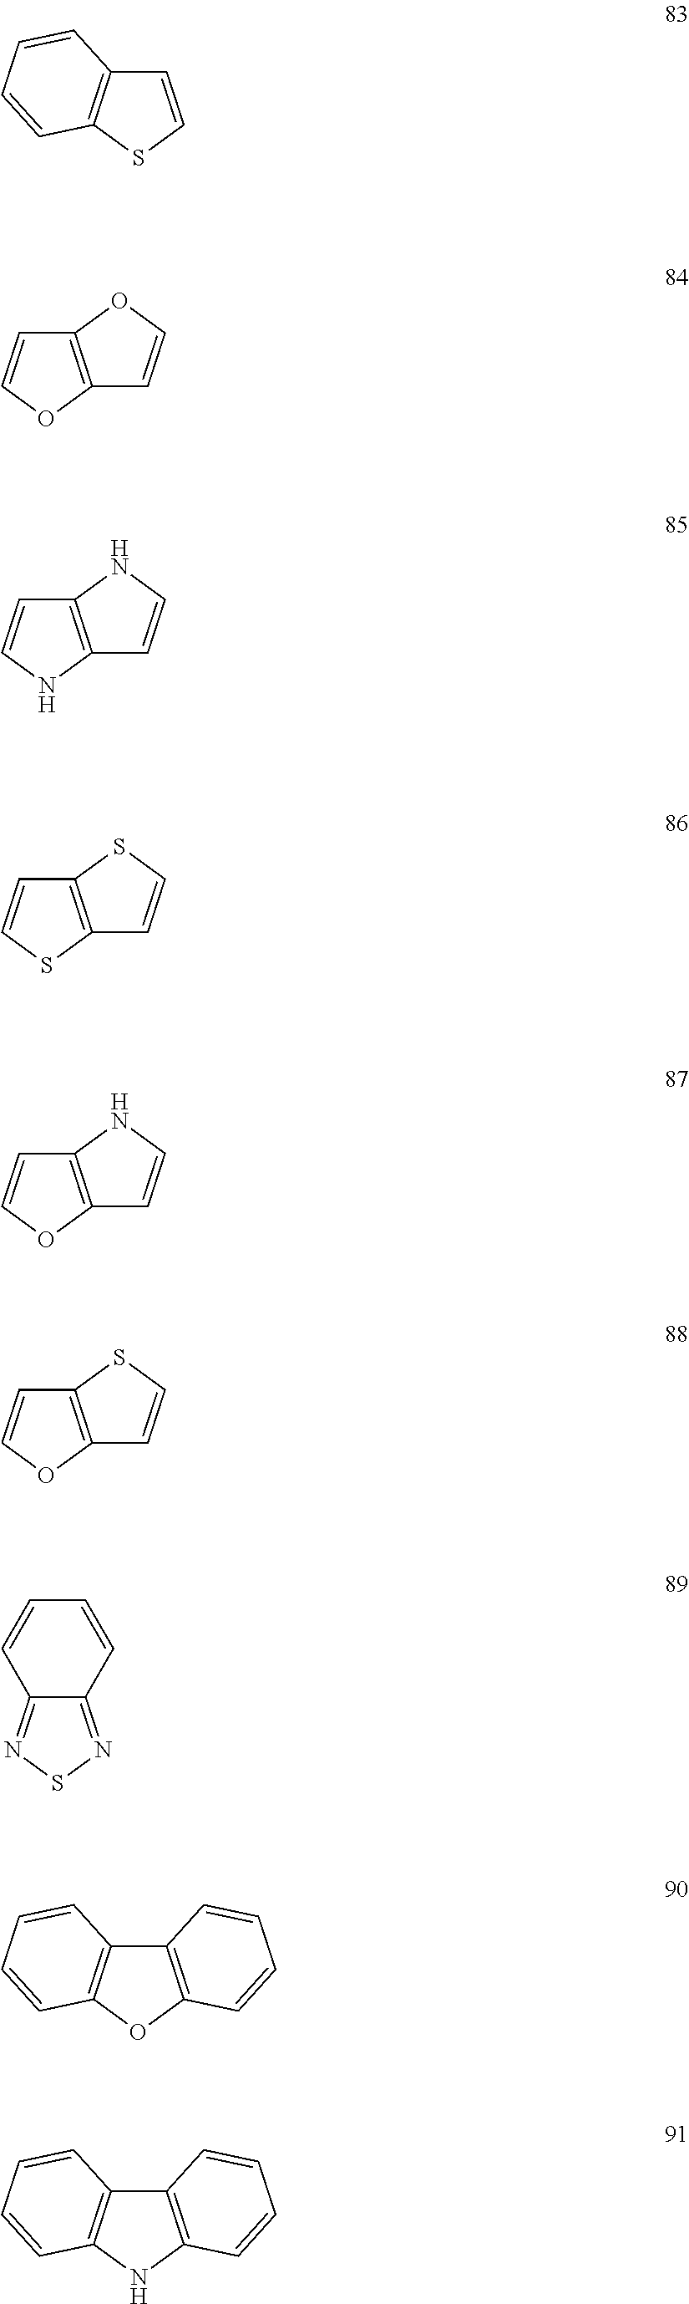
C1=CSC2=C1C=CC=C2.C1=COC2=C1OC=C2.C1=CNC2=C1NC=C2.C1=CSC2=C1SC=C2.C1=COC2=C1NC=C2.C1=COC2=C1SC=C2.C12=NSN=C1C=CC=C2.C12=C(OC3=C1C=CC=C3)C=CC=C2.C12=C(NC3=C1C=CC=C3)C=CC=C2
